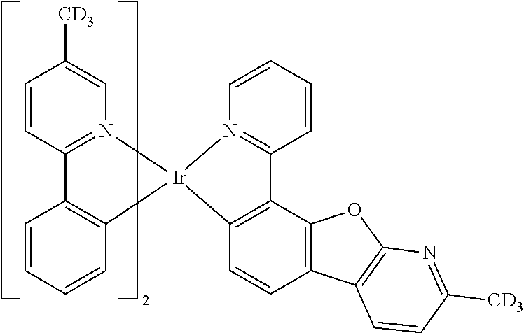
C1=CC=CC2=C1C1=N(C=C([CD3])C=C1)[Ir]21N2=C(C3=C1C=CC1=C3OC3=C1C=CC([CD3])=N3)C=CC=C2
